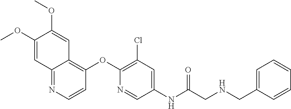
C1(OC)=CC2=NC=CC(OC3=C(Cl)C=C(NC(=O)CNCC4=CC=CC=C4)C=N3)=C2C=C1OC
